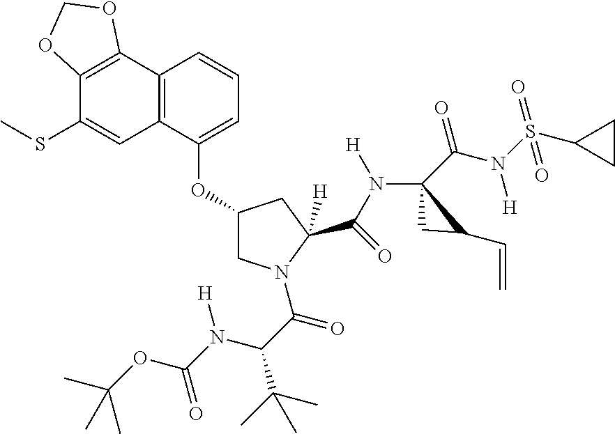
O(C1CN(C(=O)C(C(C)(C)C)N([H])C(OC(C)(C)C)=O)C(C(N(C2(C(N(S(C3CC3)(=O)=O)[H])=O)CC2C=C)[H])=O)([H])C1)C1=CC=CC2=C1C=C(SC)C1=C2OCO1
